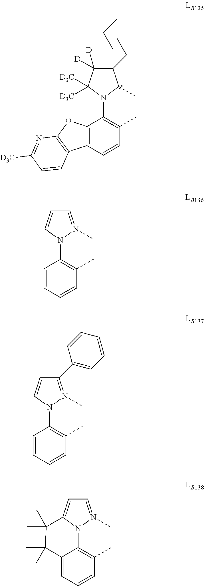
C1([D])([D])C([D3C])([D3C])N(C2=C(C)C=CC3=C2OC2=C3C=CC([D3C])=N2)C(C)C12CCCCC2.C1=CN(C2=C(C)C=CC=C2)N(C)=C1.C1=CN(C2=C(C)C=CC=C2)N(C)=C1C1=CC=CC=C1.C1=C2N(N(C)=C1)C1=C(C)C=CC=C1C(C)(C)C2(C)C
